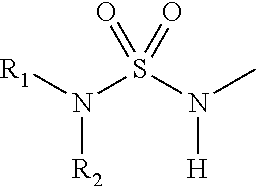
N([R2])([R1])S(N(C)[H])(=O)=O
